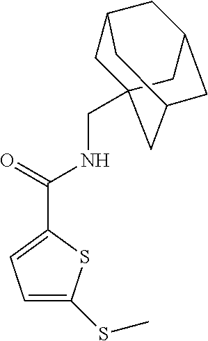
C1=C(SC)SC(C(NCC23CC4CC(CC(C2)C4)C3)=O)=C1
